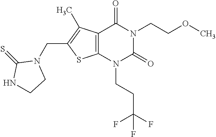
C12=C(N(CCC(F)(F)F)C(=O)N(CCOC)C1=O)SC(CN1C(=S)NCC1)=C2C
